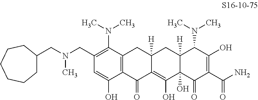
C1C(CN(CC2=C(N(C)C)C3=C(C(O)=C2)C(=O)C2=C(O)C4(O)C([H])(CC2([H])C3)C(N(C)C)C(O)=C(C(N)=O)C4=O)C)CCCCC1
